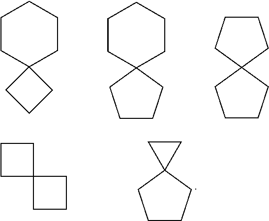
C1CC2(CCC1)CCC2.C1CC2(CCC1)CCCC2.C1CCC2(C1)CCCC2.C1CC2(C1)CCC2.C1CCC2(C1)CC2
